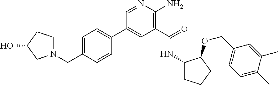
C1(C2=CC=C(CN3CCC(O)C3)C=C2)=CC(C(=O)NC2CCCC2OCC2=CC=C(C)C(C)=C2)=C(N)N=C1
